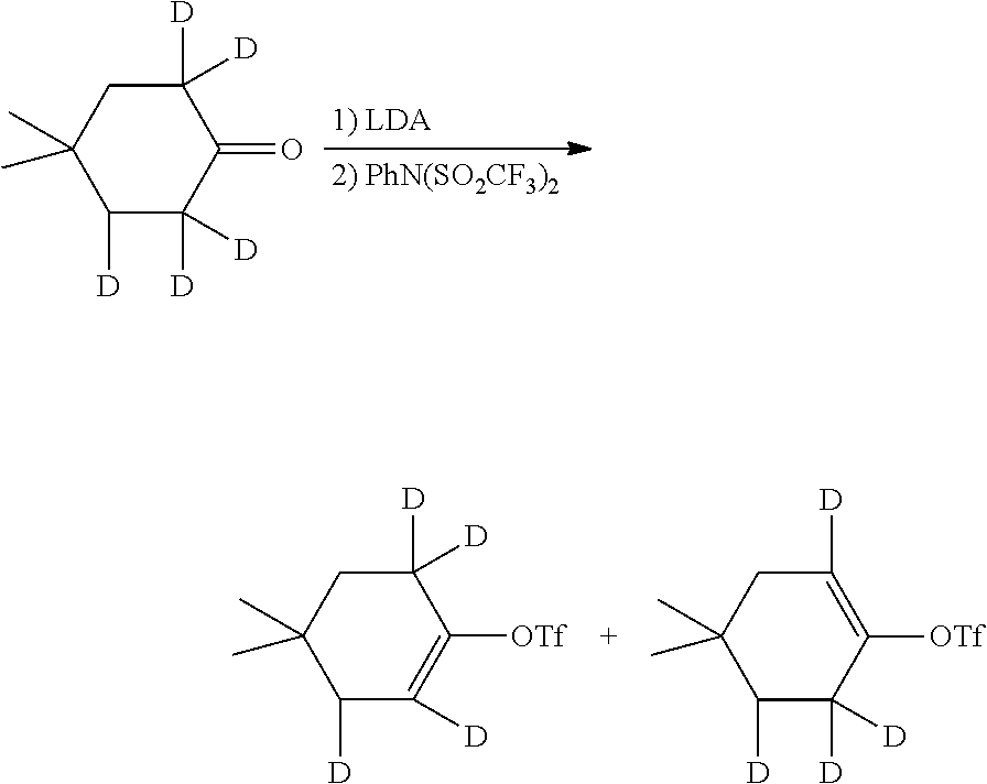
C1([D])C([D])([D])C(=O)C([D])([D])CC1(C)C.C1([D])C([D])=C([OTf])C([D])([D])CC1(C)C.C1([D])C([D])([D])C([OTf])=C([D])CC1(C)C
